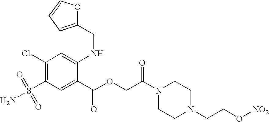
C1(Cl)=C(S(=O)(=O)N)C=C(C(OCC(N2CCN(CCO[NO2])CC2)=O)=O)C(NCC2=CC=CO2)=C1
